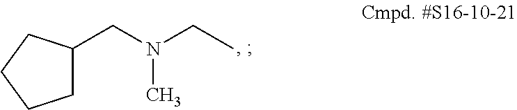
C1(CN(CC)C)CCCC1
